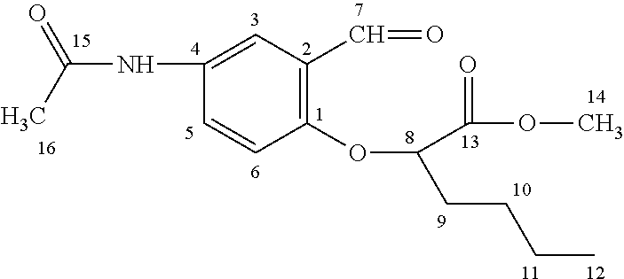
C1(NC(C)=O)=CC(C=O)=C(OC(C(=O)OC)CCCC)C=C1
